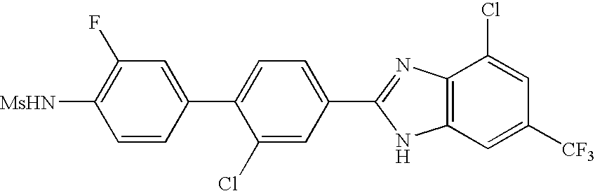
C1=C(C2=CC=C(C3=NC4=C(N3)C=C([CF3])C=C4Cl)C=C2Cl)C=CC([MsHN])=C1F
